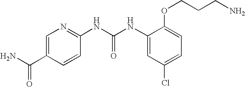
C1=C(OCCCN)C(NC(=O)NC2=NC=C(C(N)=O)C=C2)=CC(Cl)=C1
